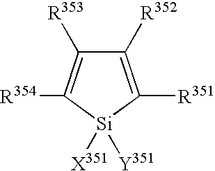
C1([R352])=C([R351])[Si]([X351])([Y351])C([R354])=C1[R353]
